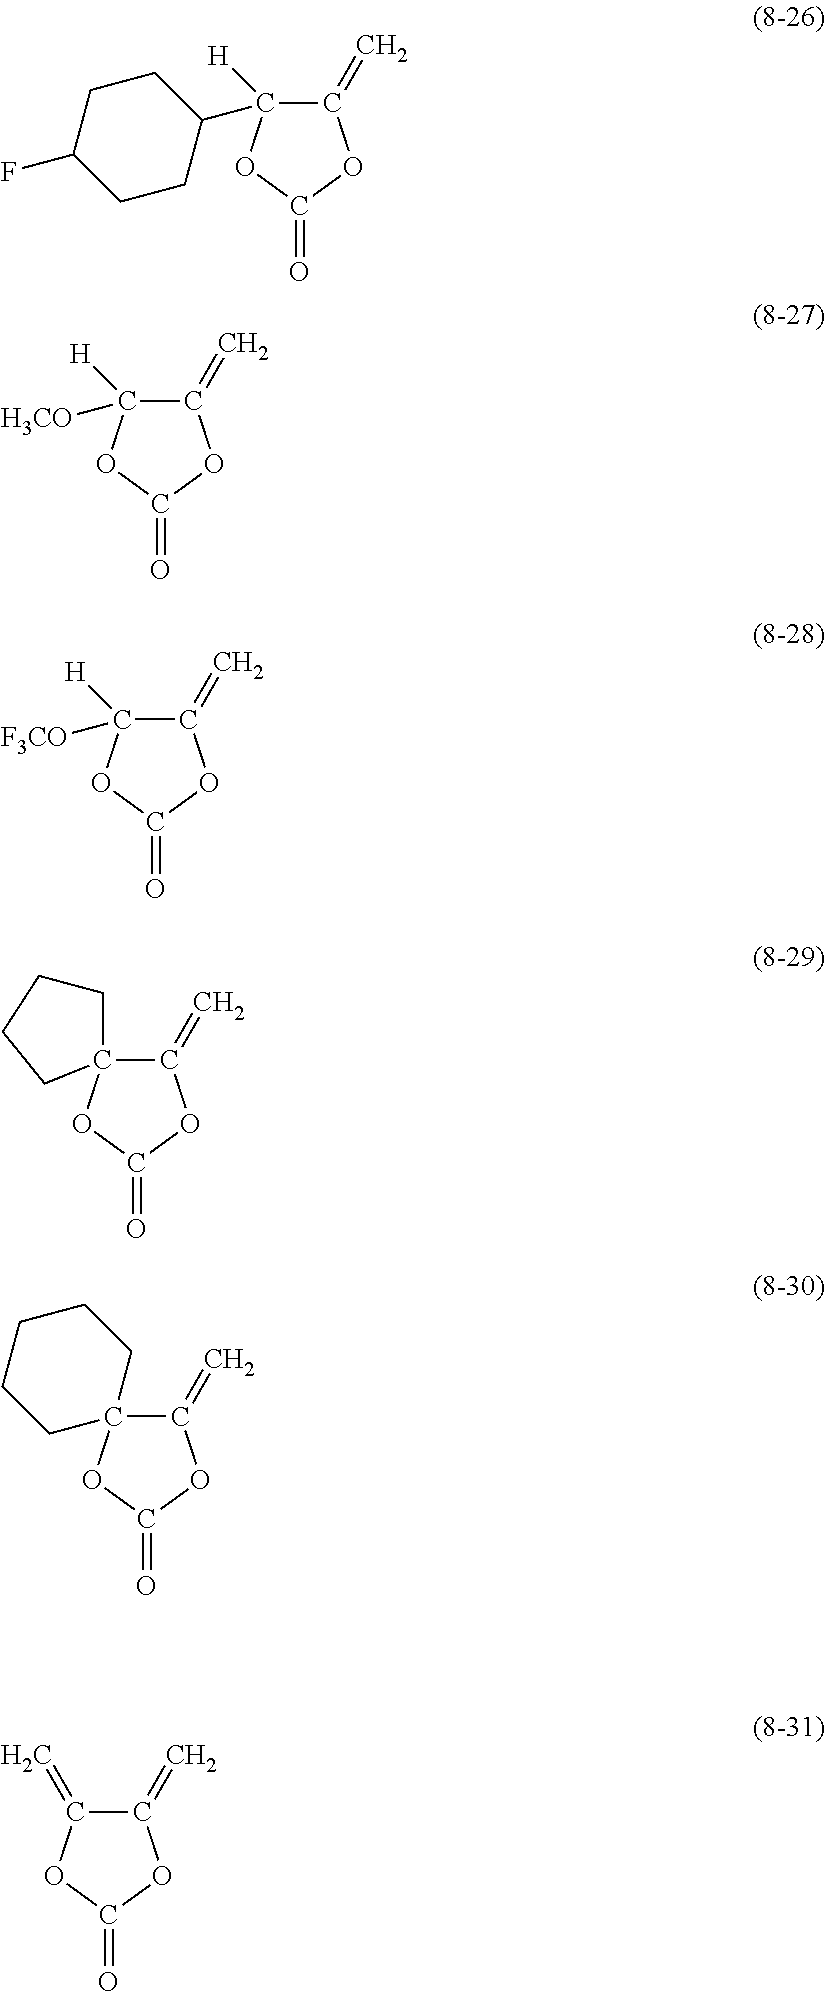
C1([H])(C2CCC(F)CC2)C(=C)OC(=O)O1.C1([H])([H3CO])C(=C)OC(=O)O1.C1([H])([F3CO])C(=C)OC(=O)O1.C12(C(=C)OC(=O)O1)CCCC2.C12(C(=C)OC(=O)O1)CCCCC2.C1(=C)C(=C)OC(=O)O1
